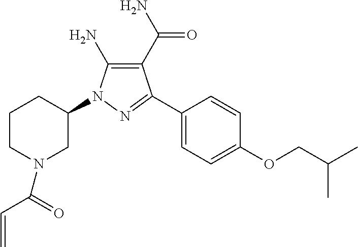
C1(N)=C(C(=O)N)C(C2=CC=C(OCC(C)C)C=C2)=NN1C1CCCN(C(C=C)=O)C1
